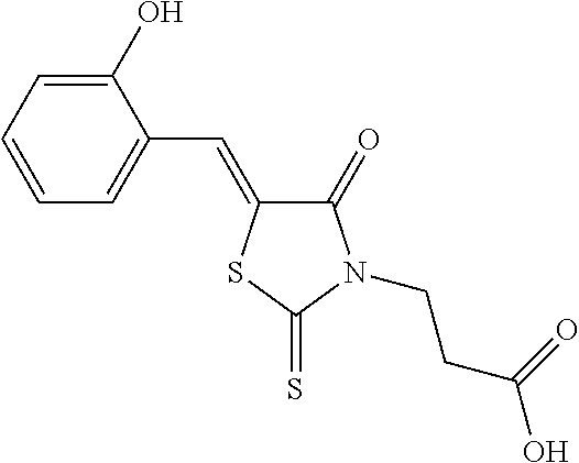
C1=CC=C(C=C2C(=O)N(CCC(O)=O)C(=S)S2)C(O)=C1
